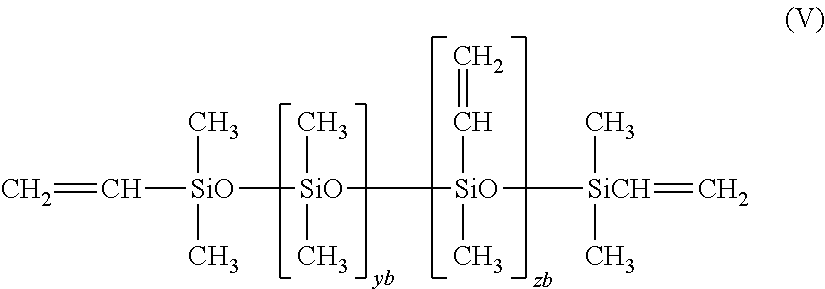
C([SiO](C)(C)[SiO]([SiO](C=C)(C)[SiCH](C)(C)=C)(C)C)=C
